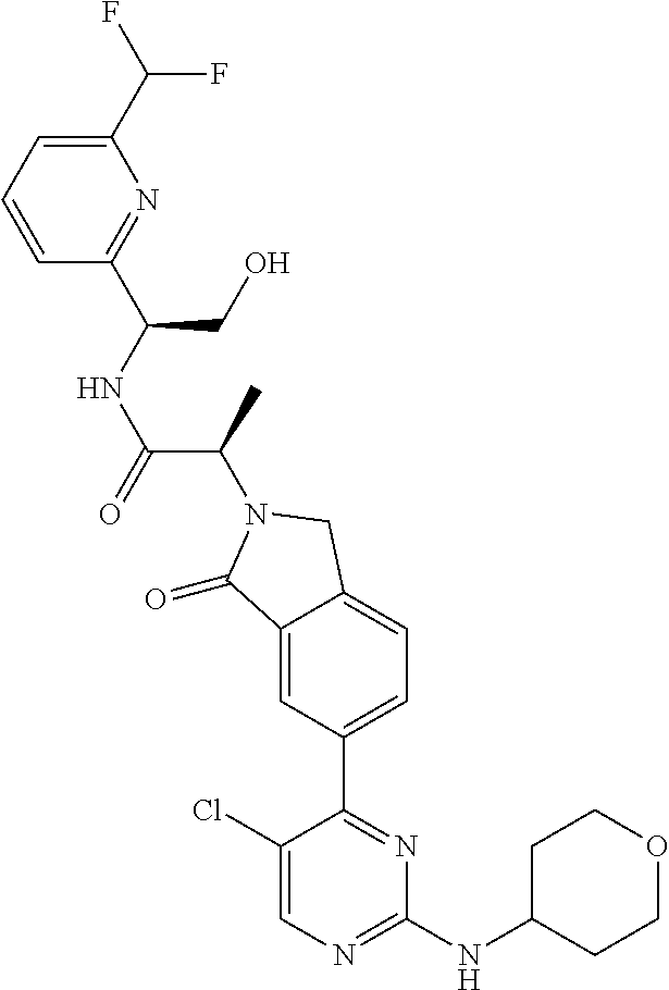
C1(=O)C2=CC(C3=NC(NC4CCOCC4)=NC=C3Cl)=CC=C2CN1C(C(NC(C1=NC(C(F)F)=CC=C1)CO)=O)C
